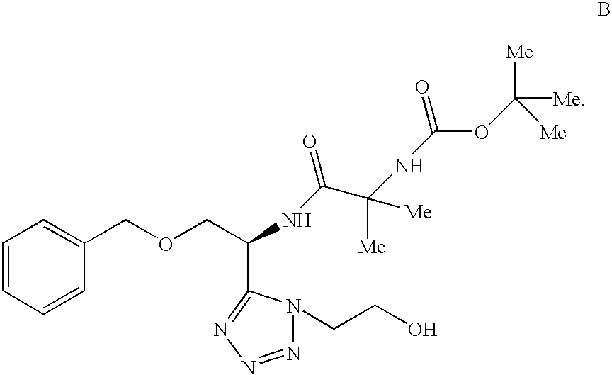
C1=CC=CC(COCC(NC(C(NC(=O)OC([Me])([Me])[Me])([Me])[Me])=O)C2=NN=NN2CCO)=C1
